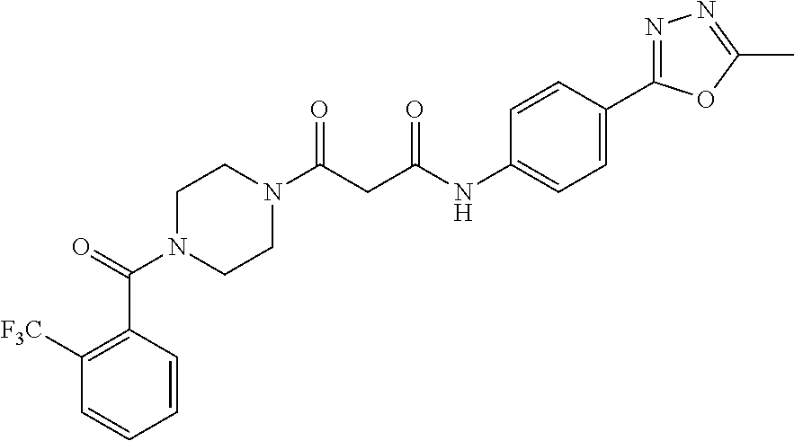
C1N(C(=O)C2=C([F3C])C=CC=C2)CCN(C(CC(NC2=CC=C(C3=NN=C(C)O3)C=C2)=O)=O)C1
